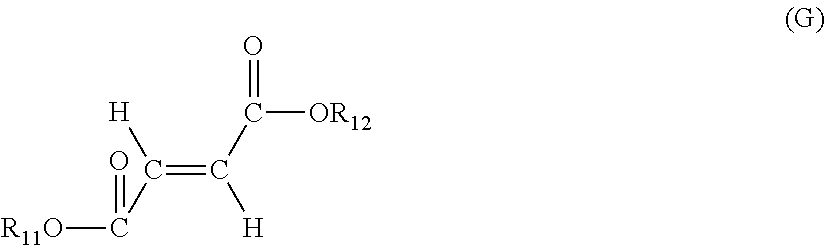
C(=C(C([OR12])=O)[H])(C([R11O])=O)[H]
